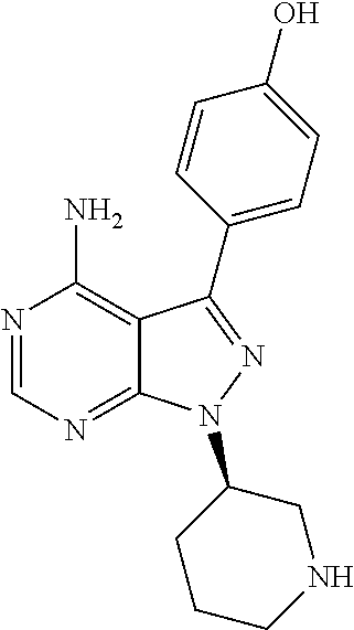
N1=CN=C2C(=C1N)C(C1=CC=C(O)C=C1)=NN2C1CCCNC1
